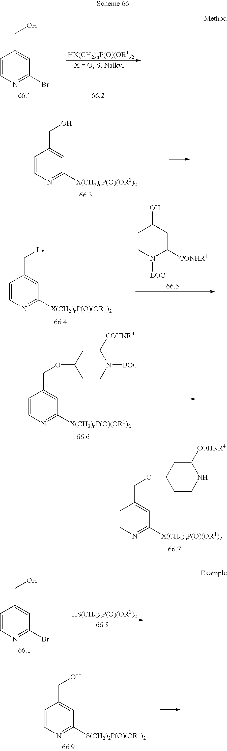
C1=CN=C(Br)C=C1CO.C1=CN=C([X(CH2)nP(O)(OR1)2])C=C1CO.C1CN([BOC])C([CONHR4])CC1O.C1=CN=C([X(CH2)nP(O)(OR1)2])C=C1C[Lv].C1=CN=C([X(CH2)nP(O)(OR1)2])C=C1COC1CCN([BOC])C([COHNR4])C1.C1=CN=C([X(CH2)nP(O)(OR1)2])C=C1COC1CCNC([COHNR4])C1.C1=CN=C(Br)C=C1CO.C1=CN=C([S(CH2)2P(O)(OR1)2])C=C1CO
